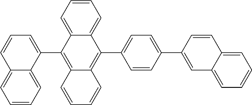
C1=CC=C2C(=C1)C=CC=C2C1=C2C(=C(C3=CC=C(C4=CC5=CC=CC=C5C=C4)C=C3)C3=CC=CC=C13)C=CC=C2
